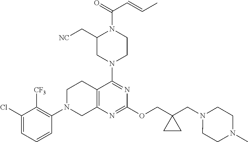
C1(Cl)=CC=CC(N2CC3=C(CC2)C(N2CCN(C(=O)C=CC)C(C[NC])C2)=NC(OCC2(CN4CCN(C)CC4)CC2)=N3)=C1[CF3]
